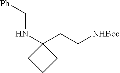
C1(CC[NHBoc])(NC[Ph])CCC1
